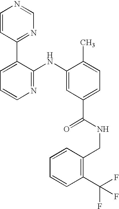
C1=CC(C2=CC=CN=C2NC2=CC(C(NCC3=C(C(F)(F)F)C=CC=C3)=O)=CC=C2C)=NC=N1
